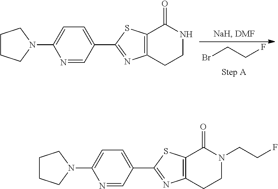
BrCCF.C1CCN(C2=CC=C(C3=NC4=C(S3)C(=O)NCC4)C=N2)C1.C1CCN(C2=CC=C(C3=NC4=C(S3)C(=O)N(CCF)CC4)C=N2)C1
